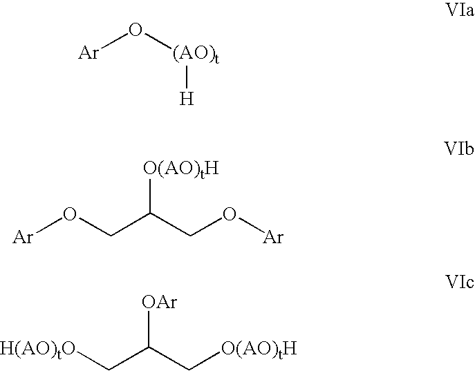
[Ar]O[(AO)t][H].[Ar]OCC(CO[Ar])[O(AO)tH].C(C(C[O(AO)tH])[OAr])[H(AO)tO]
